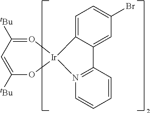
C1=C2C(=CC(Br)=C1)C1=N(C=CC=C1)[Ir]21O=C([tBu])C=C([tBu])O1
